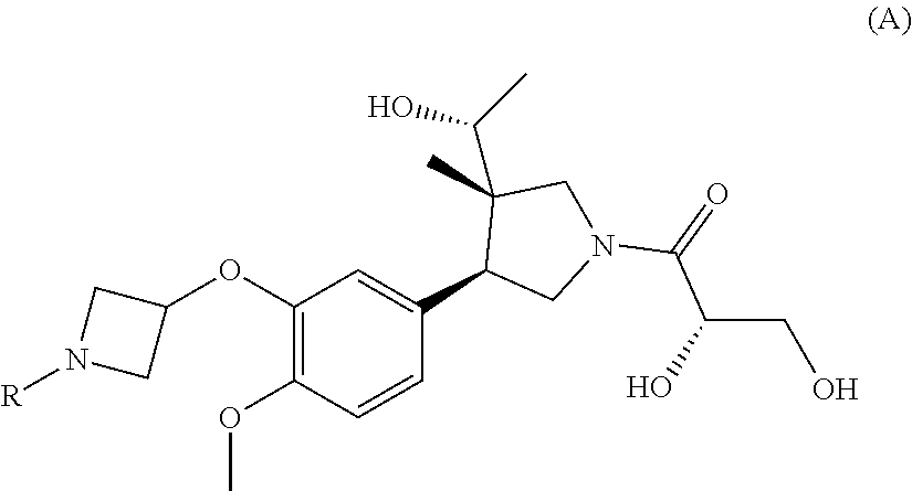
[R]N1CC(OC2=C(OC)C=CC(C3CN(C(C(CO)O)=O)CC3(C(O)C)C)=C2)C1
